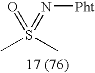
CS(C)(=O)=N[Pht]
